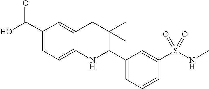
OC(C1=CC=C2C(=C1)CC(C)(C)C(C1=CC=CC(S(NC)(=O)=O)=C1)N2)=O
